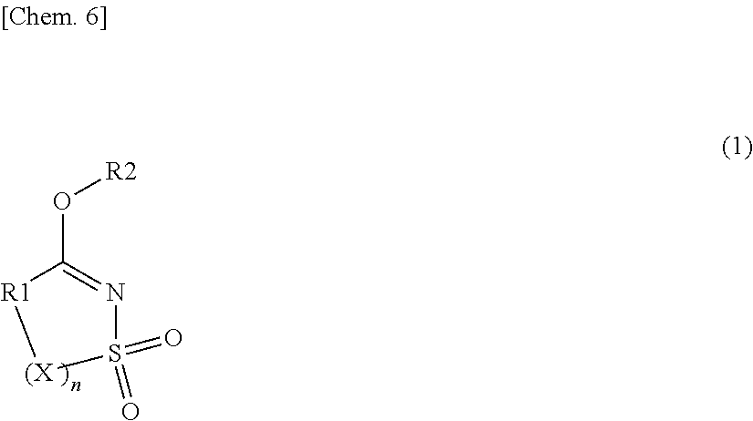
O(C1=NS(=O)(=O)[(X][R1]1)[R2]
